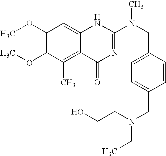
C1(OC)=C(OC)C(C)=C2C(=C1)NC(N(CC1=CC=C(CN(CC)CCO)C=C1)C)=NC2=O
